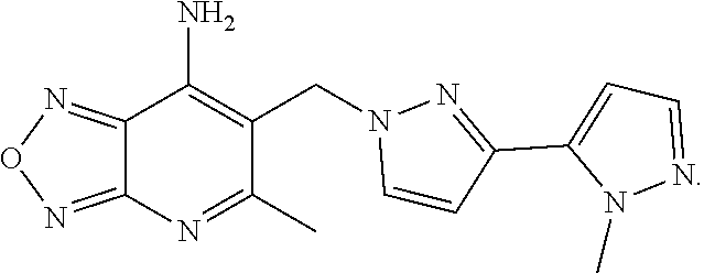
C12=NON=C1N=C(C)C(CN1C=CC(C3=CC=NN3C)=N1)=C2N
